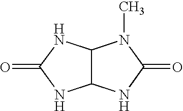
C12C(NC(=O)N1C)NC(=O)N2
